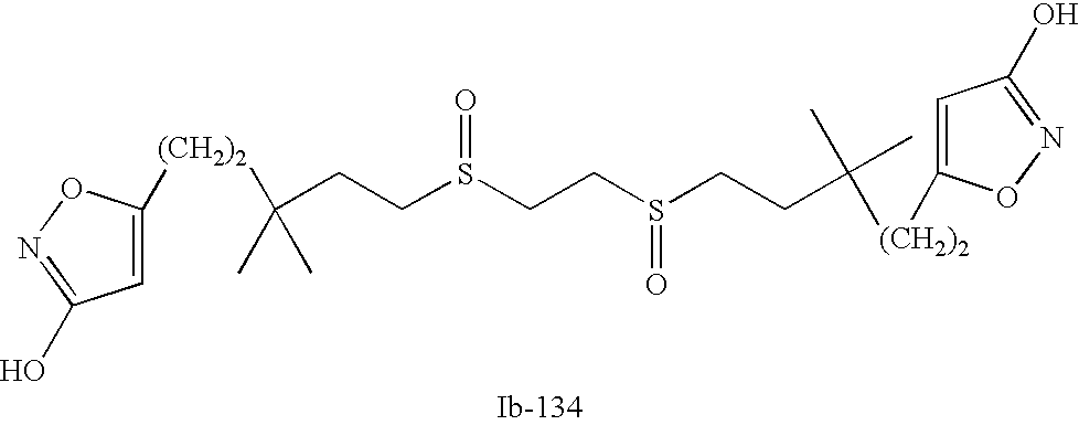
C(CCS(=O)CCS(=O)CCC(C)([(CH2)2]C1=CC(O)=NO1)C)(C)(C)[(CH2)2]C1=CC(O)=NO1
